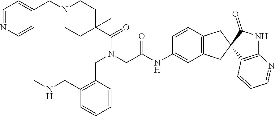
C1(CN2CCC(C(N(CC(=O)NC3=CC4=C(C=C3)CC3(C4)C4=C(NC3=O)N=CC=C4)CC3=C(CNC)C=CC=C3)=O)(C)CC2)=CC=NC=C1
